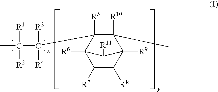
CC([R1])(C([R3])([R4])C1([R5])C([R10])(C)C2([R9])C([R8])C([R7])C1([R6])C2[R11])[R2]
